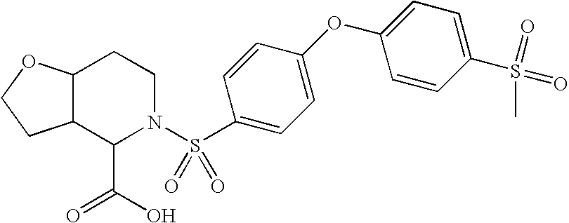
C12C(C(C(=O)O)N(S(C3=CC=C(OC4=CC=C(S(=O)(C)=O)C=C4)C=C3)(=O)=O)CC1)CCO2
